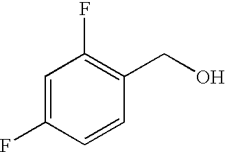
C1=C(F)C=CC(CO)=C1F
